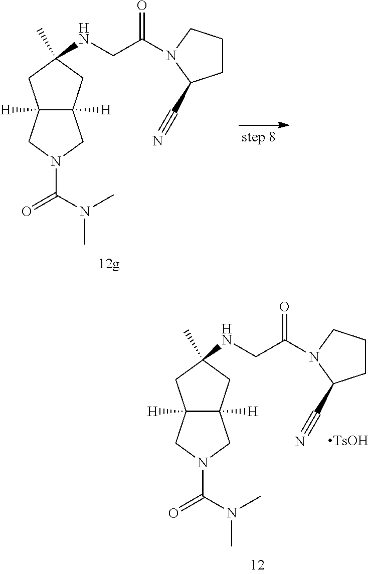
C12([H])C([H])(CC(C)(NCC(=O)N3CCCC3C#N)C1)CN(C(N(C)C)=O)C2.[TsOH].C12([H])C([H])(CC(C)(NCC(=O)N3CCCC3C#N)C1)CN(C(N(C)C)=O)C2
